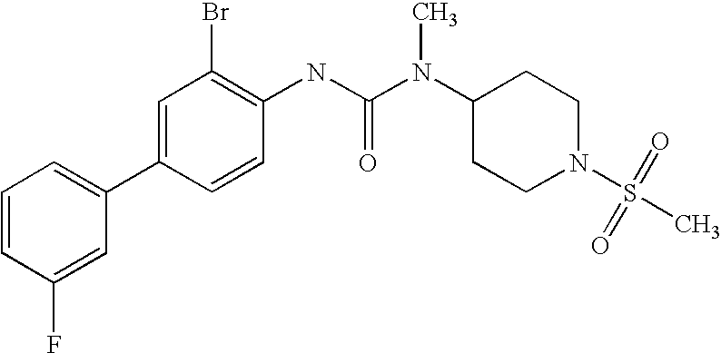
C1=CC(F)=CC(C2=CC(Br)=C(NC(N(C3CCN(S(=O)(=O)C)CC3)C)=O)C=C2)=C1
